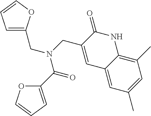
C1=C(CN(C(C2=CC=CO2)=O)CC2=CC3=CC(C)=CC(C)=C3NC2=O)OC=C1
